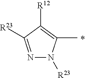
N1=C([R23])C([R12])=C(C)N1[R23]
